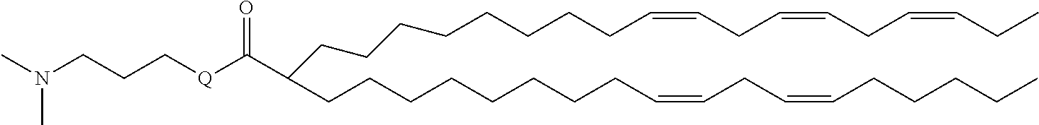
C(CCCCCCCCC=CCC=CCC=CCC)(CCCCCCCCC=CCC=CCCCCC)C([Q]CCCN(C)C)=O
